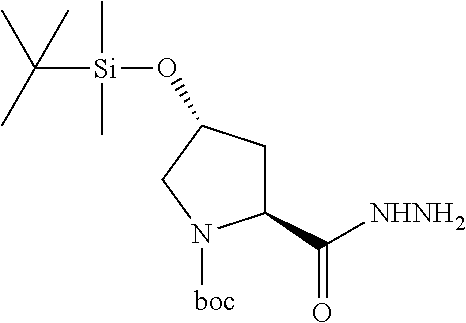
C1(C([NHNH2])=O)CC(O[Si](C(C)(C)C)(C)C)CN1[boc]
